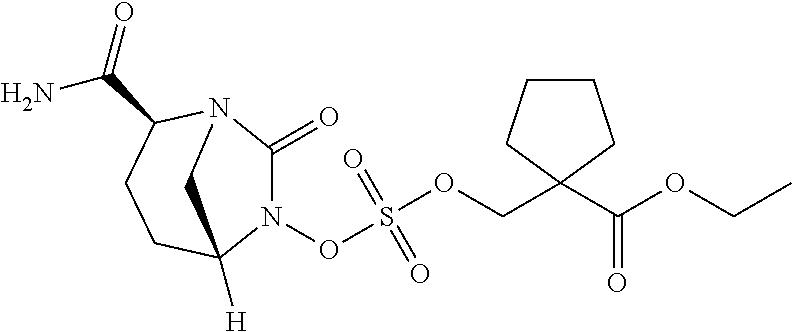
N1(OS(OCC2(C(OCC)=O)CCCC2)(=O)=O)C(=O)N2C(C(=O)N)CCC1([H])C2
